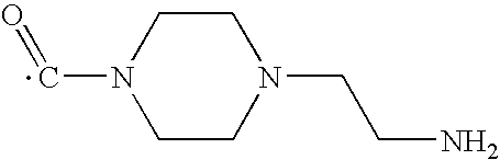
C1CN(C=O)CCN1CCN
